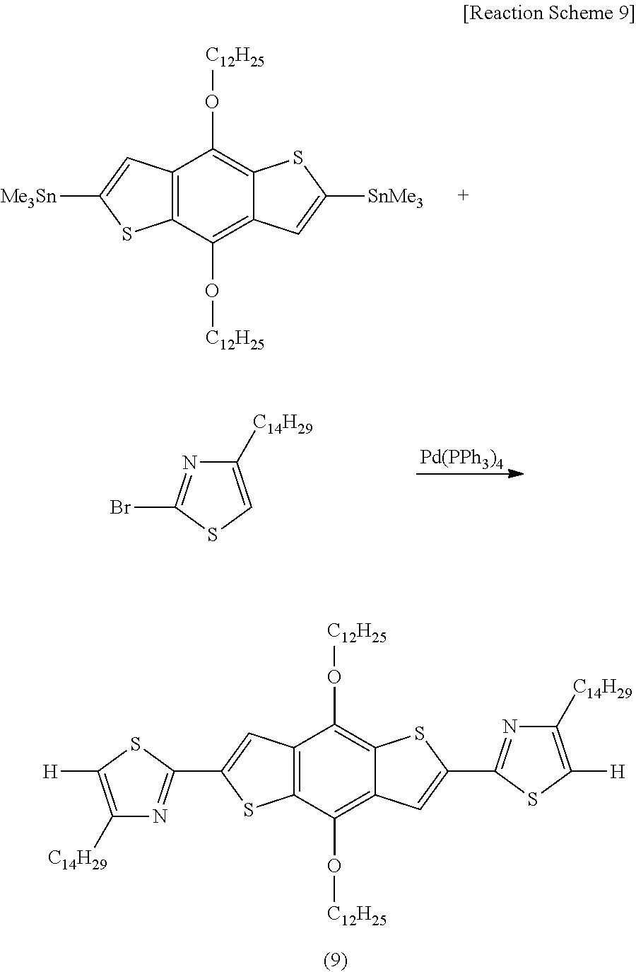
C12=C(C(O[C12H25])=C3C(=C1O[C12H25])SC([SnMe3])=C3)SC([Me3Sn])=C2.[Pd(PPh3)4].N1=C(Br)SC=C1[C14H29].C12=C(C(O[C12H25])=C3C(=C1O[C12H25])SC(C1=NC([C14H29])=C([H])S1)=C3)SC(C1=NC([C14H29])=C([H])S1)=C2
